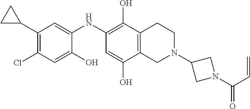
C1(C2CC2)=C(Cl)C=C(O)C(NC2=C(O)C3=C(C(O)=C2)CN(C2CN(C(C=C)=O)C2)CC3)=C1
